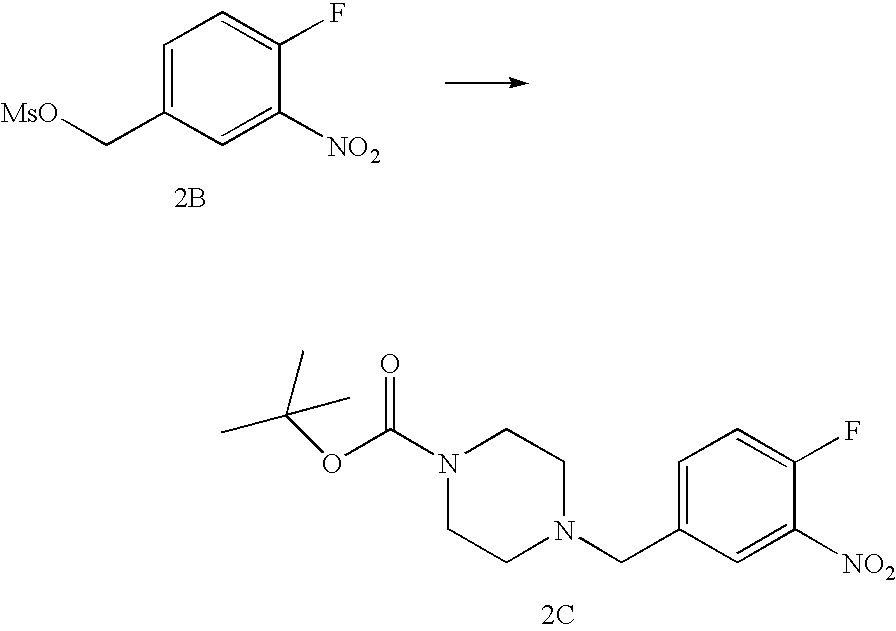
C1=C(CN2CCN(C(OC(C)(C)C)=O)CC2)C=C([NO2])C(F)=C1.[2C].C1=C(C[MsO])C=C([NO2])C(F)=C1.[2B]
